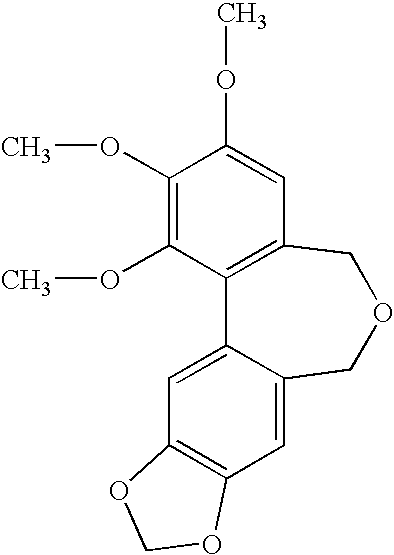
C1(OC)=C(OC)C2=C(C=C1OC)COCC1=CC3=C(C=C21)OCO3
